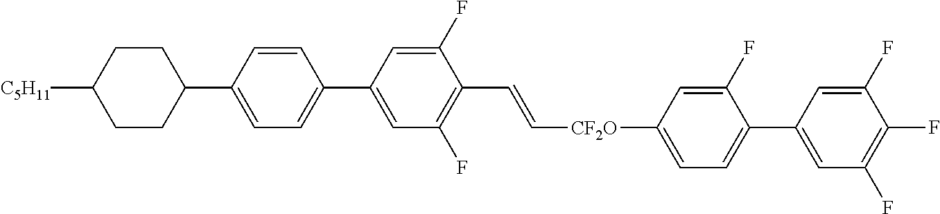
C1=CC(C2CCC([C5H11])CC2)=CC=C1C1=CC(F)=C(C=C[CF2O]C2=CC=C(C3=CC(F)=C(F)C(F)=C3)C(F)=C2)C(F)=C1
